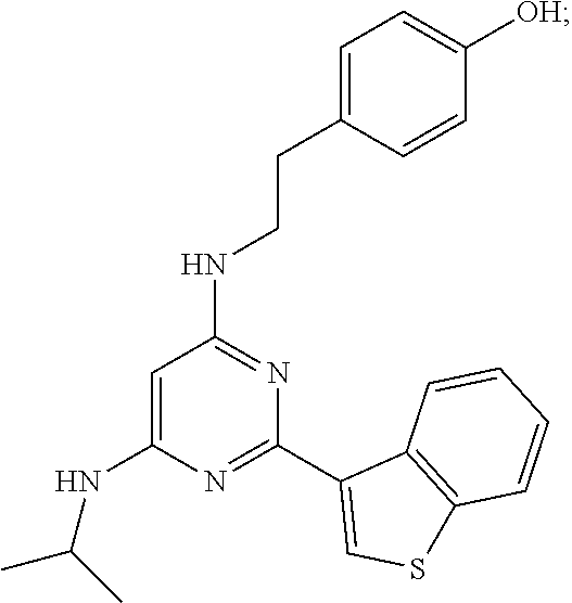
C1(C2=CSC3=C2C=CC=C3)=NC(NC(C)C)=CC(NCCC2=CC=C([OH])C=C2)=N1
